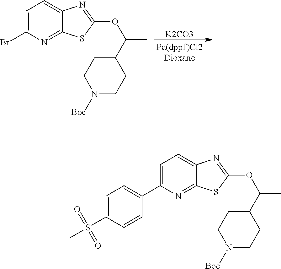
[K2CO3].C1=C(Br)N=C2C(=C1)N=C(OC(C)C1CCN([Boc])CC1)S2.C1=C(C2=CC=C(S(C)(=O)=O)C=C2)N=C2C(=C1)N=C(OC(C)C1CCN([Boc])CC1)S2
